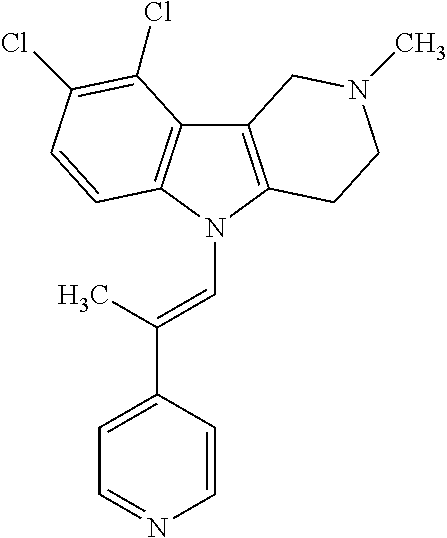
C12=C(N(C=C(C3=CC=NC=C3)C)C3=C1C(Cl)=C(Cl)C=C3)CCN(C)C2
